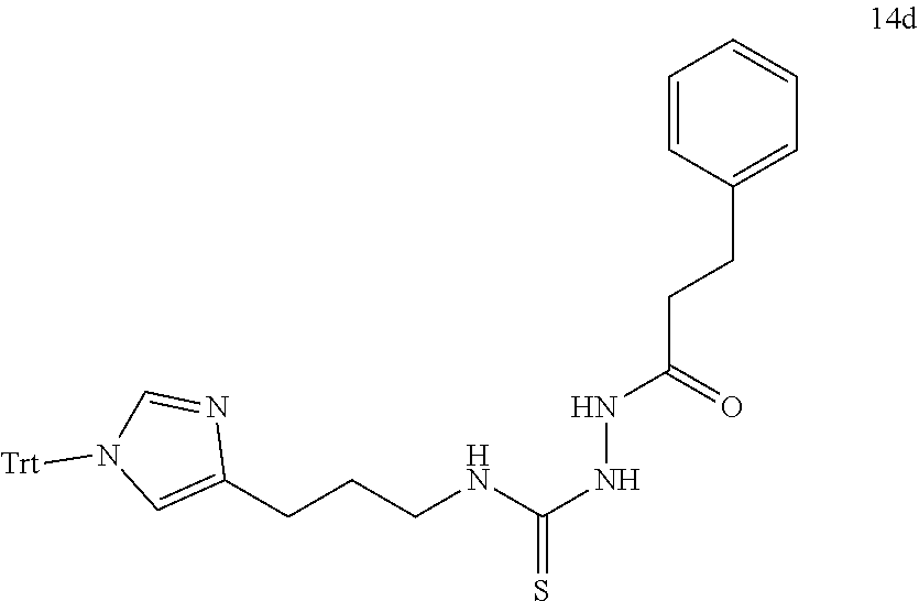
C1(CCCNC(NNC(CCC2=CC=CC=C2)=O)=S)=CN([Trt])C=N1
